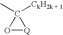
O1[Q]C1([CkH2k + 1])C
